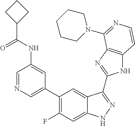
C1=C(C2=C(F)C=C3C(=C2)C(C2=NC4=C(N2)C=CN=C4N2CCCCC2)=NN3)C=C(NC(C2CCC2)=O)C=N1
